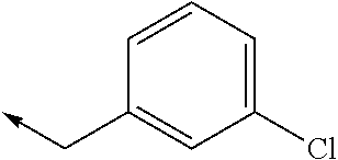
C1(Cl)=CC=CC(C->C)=C1
